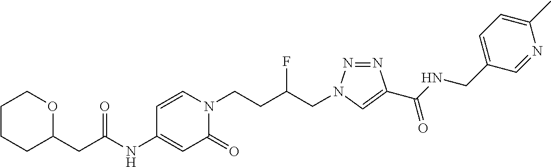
C(NC1=CC(=O)N(CCC(CN2N=NC(C(NCC3=CC=C(C)N=C3)=O)=C2)F)C=C1)(=O)CC1CCCCO1
